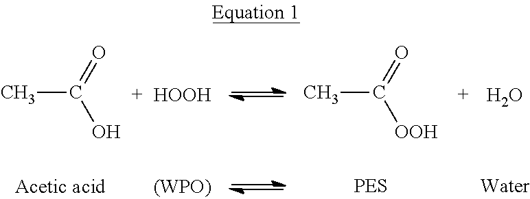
CC(=O)O.[HOOH].[(WPO)].CC(=O)[OOH].[PES].O.[Water]
